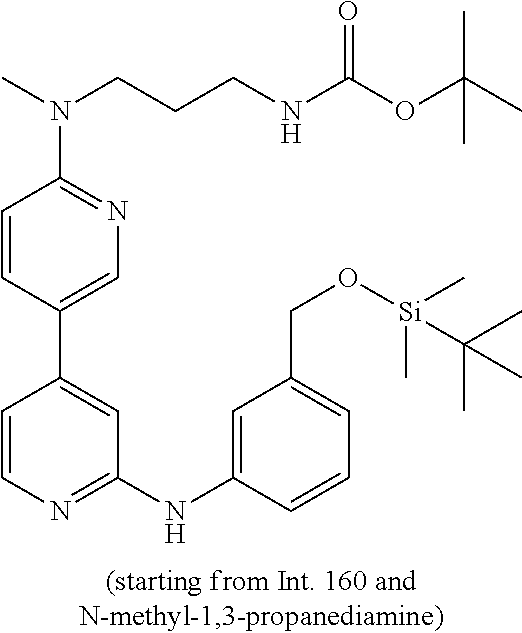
C1=CC(C2=CC(NC3=CC(CO[Si](C)(C)C(C)(C)C)=CC=C3)=NC=C2)=CN=C1N(C)CCCNC(=O)OC(C)(C)C
